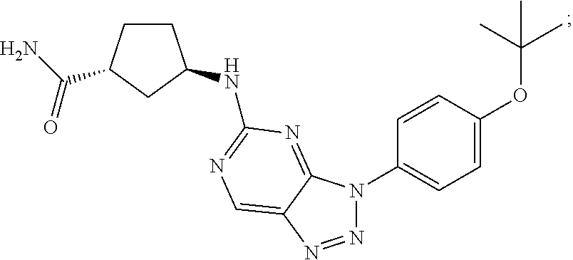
C1(N2N=NC3=CN=C(NC4CCC(C(=O)N)C4)N=C23)=CC=C(OC(C)(C)C)C=C1
